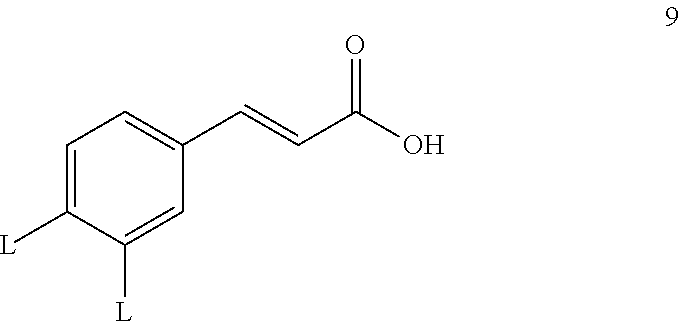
C1=C([L])C([L])=CC(C=CC(=O)O)=C1
